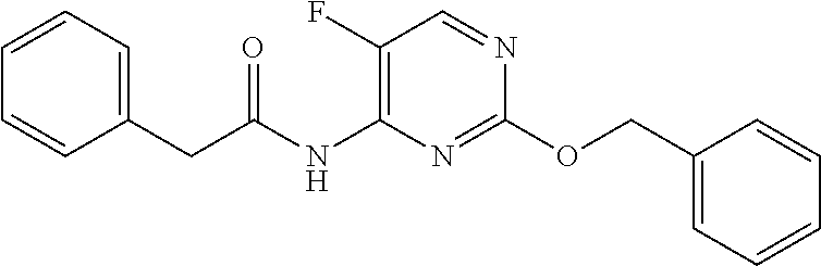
C1(F)=C(NC(CC2=CC=CC=C2)=O)N=C(OCC2=CC=CC=C2)N=C1
